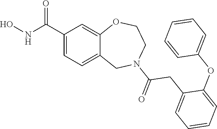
C1(C(NO)=O)=CC=C2C(=C1)OCCN(C(=O)CC1=CC=CC=C1OC1=CC=CC=C1)C2
